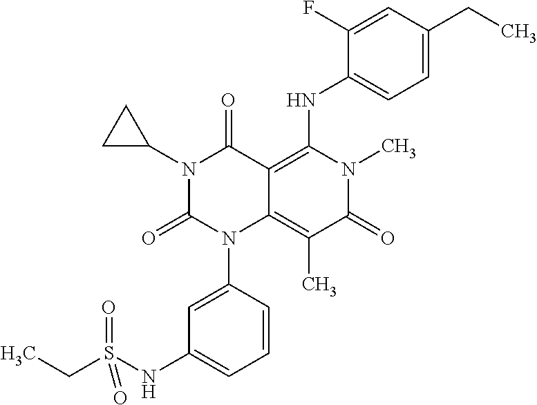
N1(C2CC2)C(=O)N(C2=CC(NS(CC)(=O)=O)=CC=C2)C2=C(C)C(=O)N(C)C(NC3=CC=C(CC)C=C3F)=C2C1=O
